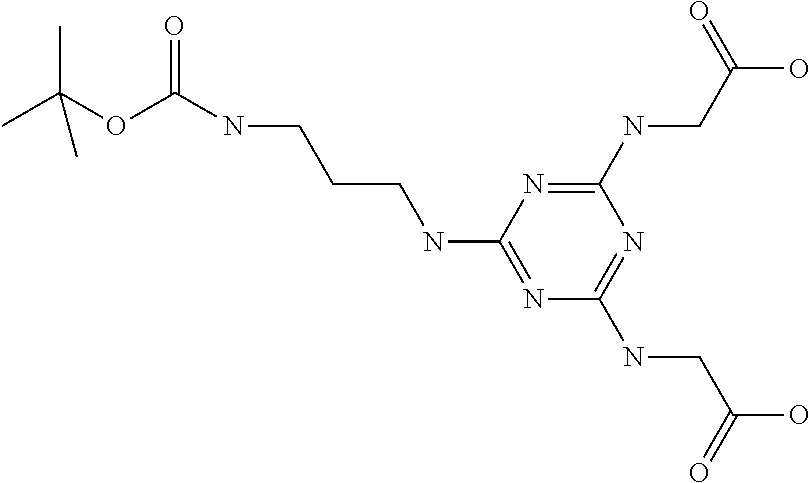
N1=C(NCC(O)=O)N=C(NCC(O)=O)N=C1NCCCNC(OC(C)(C)C)=O
